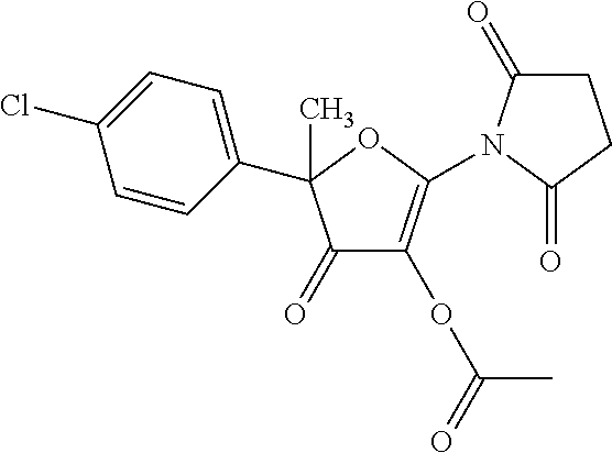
C1(=O)C(OC(C)=O)=C(N2C(=O)CCC2=O)OC1(C1=CC=C(Cl)C=C1)C
